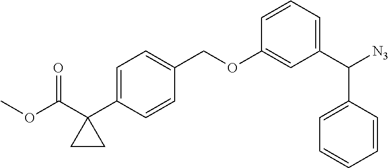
COC(C1(C2=CC=C(COC3=CC(C([N3])C4=CC=CC=C4)=CC=C3)C=C2)CC1)=O
